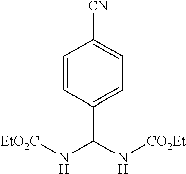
C1=CC(C(N[EtO2C])N[CO2Et])=CC=C1[CN]
